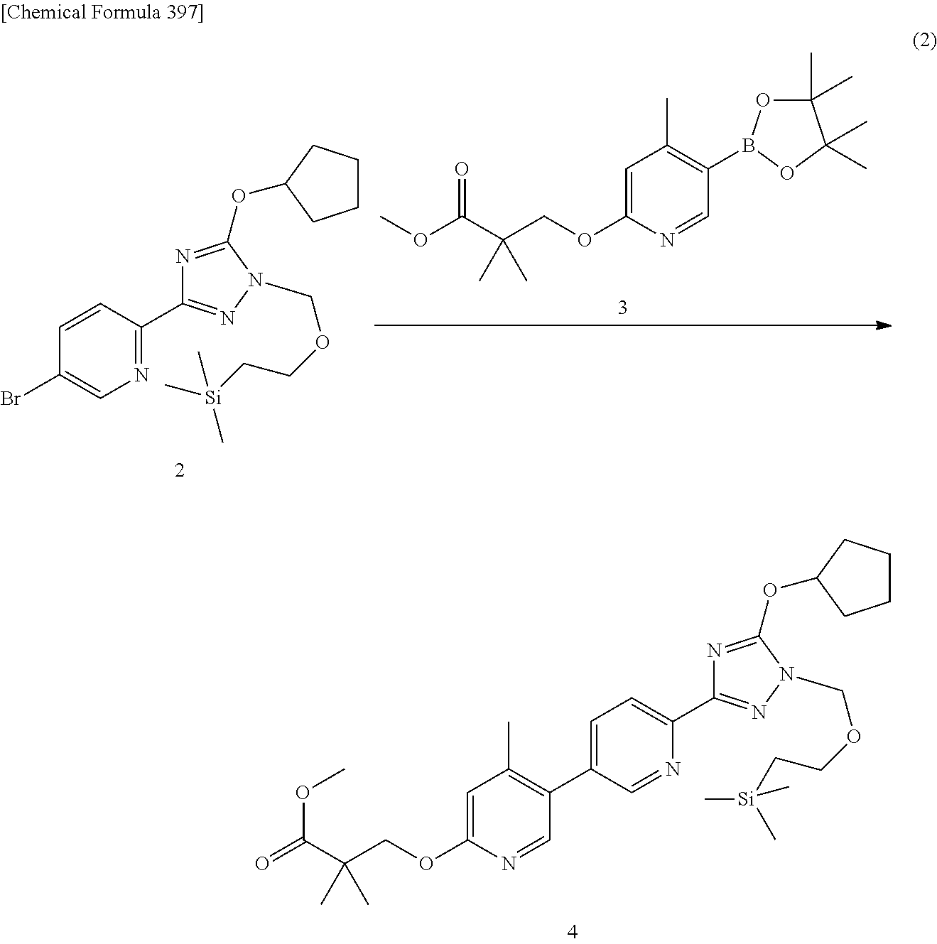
C1=C(OCC(C(OC)=O)(C)C)N=CC(B2OC(C)(C)C(C)(C)O2)=C1C.C1=CC(Br)=CN=C1C1=NN(COCC[Si](C)(C)C)C(OC2CCCC2)=N1.C1=C(OCC(C(=O)OC)(C)C)N=CC(C2=CC=C(C3=NN(COCC[Si](C)(C)C)C(OC4CCCC4)=N3)N=C2)=C1C
